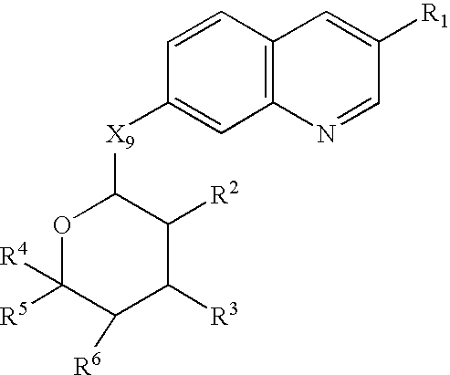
C1=CC2=C(C=C1[X9]C1OC([R5])([R4])C([R6])C([R3])C1[R2])N=CC([R1])=C2
